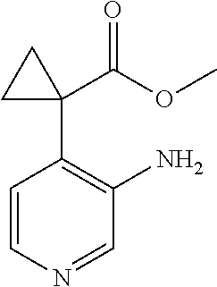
C1=CN=CC(N)=C1C1(C(OC)=O)CC1
